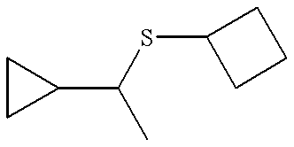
C1CC1C(C)SC1CCC1
